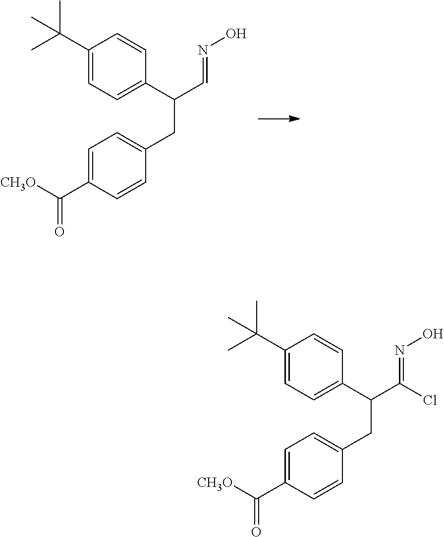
C(C)(C1=CC=C(C(C=NO)CC2=CC=C(C([CH3O])=O)C=C2)C=C1)(C)C.C(C)(C1=CC=C(C(C(=NO)Cl)CC2=CC=C(C([CH3O])=O)C=C2)C=C1)(C)C
